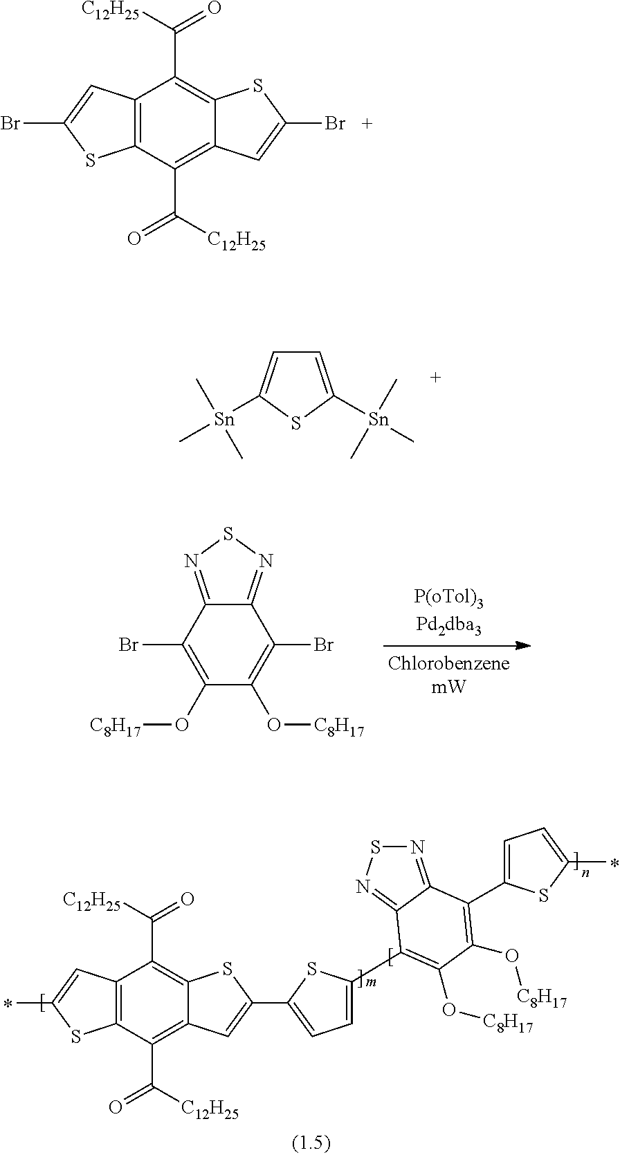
C1(C(=O)[C12H25])=C2C(=C(C(=O)[C12H25])C3=C1C=C(Br)S3)C=C(Br)S2.C1=C([Sn](C)(C)C)SC([Sn](C)(C)C)=C1.C12=NSN=C1C(Br)=C(O[C8H17])C(O[C8H17])=C2Br.C1(C(=O)[C12H25])=C2C(=C(C(=O)[C12H25])C3=C1C=C(C)S3)C=C(C1=CC=C(C3=C(O[C8H17])C(O[C8H17])=C(C4=CC=C(C)S4)C4=NSN=C43)S1)S2
